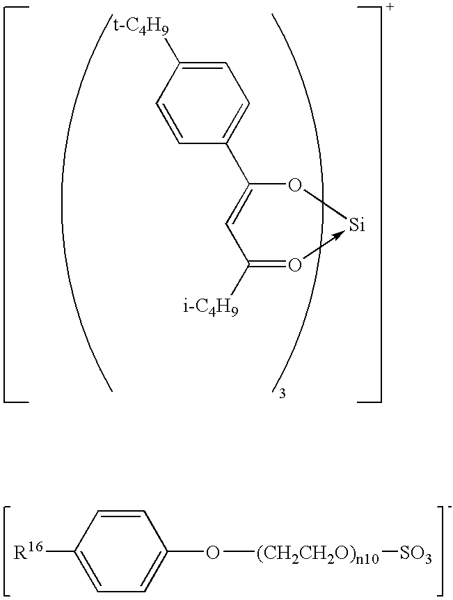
C1([R16])=CC=C(O[(CH2CH2O)n10][SO3])C=C1.C1=CC(C2=CC([i-C4H9])=O->[Si]O2)=CC=C1[t-C4H9]
